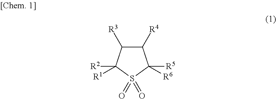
C1([R4])C([R3])C([R2])([R1])S(=O)(=O)C1([R5])[R6]
